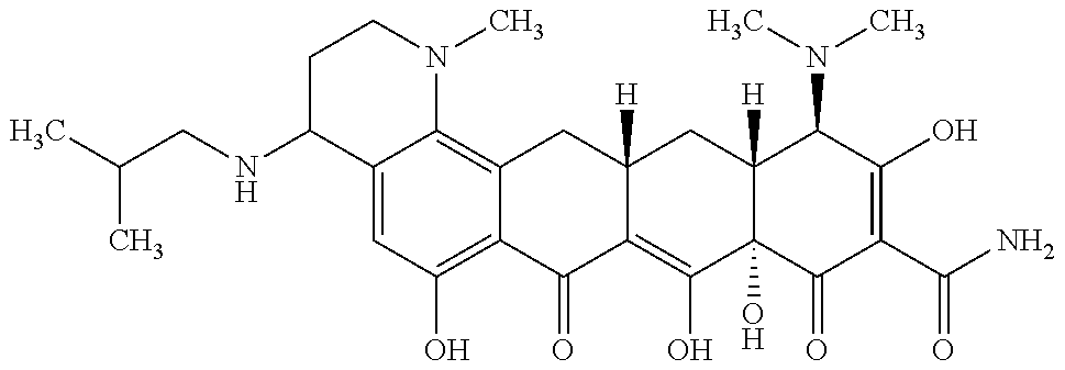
C(NC1C2=CC(O)=C3C(=C2N(C)CC1)CC1([H])C(=C(O)C2(O)C([H])(C1)C(N(C)C)C(O)=C(C(N)=O)C2=O)C3=O)C(C)C
